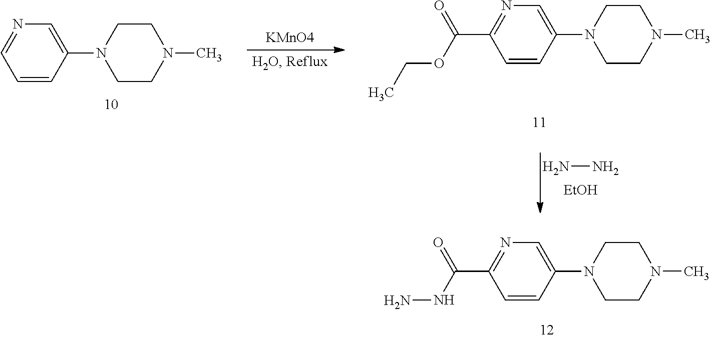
N1=C(C(NN)=O)C=CC(N2CCN(C)CC2)=C1.N1=CC=CC(N2CCN(C)CC2)=C1.N1=C(C(OCC)=O)C=CC(N2CCN(C)CC2)=C1.NN.[EtOH]
